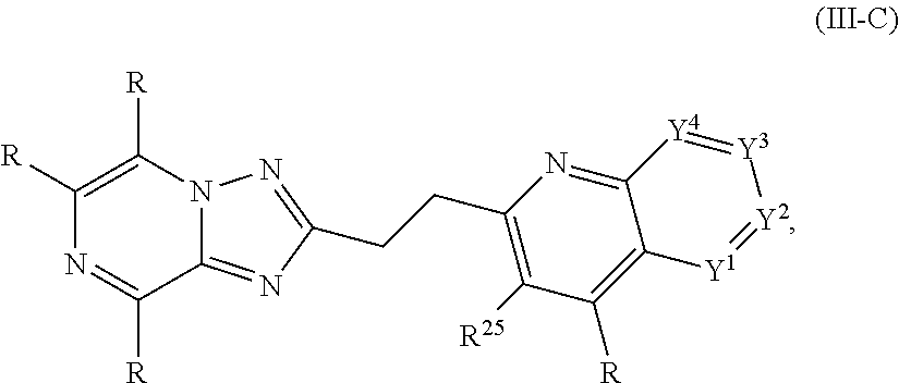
C1([R])=C([R])N2C(=NC(CCC3=C([R25])C([R])=C4C(=N3)[Y4]=[Y3][Y2]=[Y1]4)=N2)C([R])=N1
